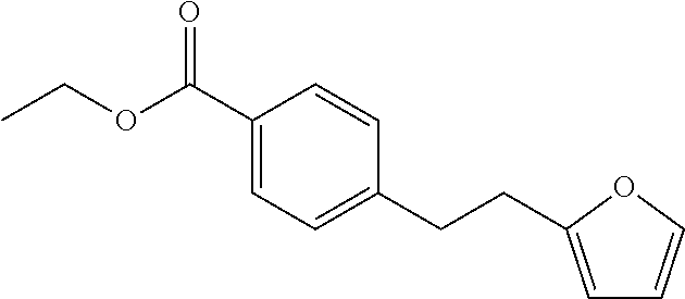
C1(C(OCC)=O)=CC=C(CCC2=CC=CO2)C=C1
